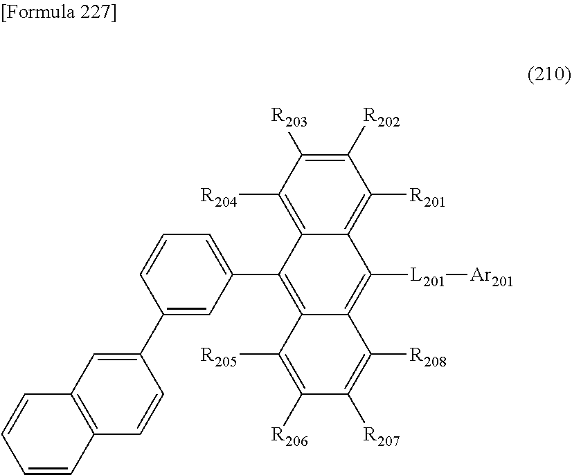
C1([R202])=C([R203])C([R204])=C2C(=C1[R201])C([L201][Ar201])=C1C(=C2C2=CC=CC(C3=CC4=C(C=C3)C=CC=C4)=C2)C([R205])=C([R206])C([R207])=C1[R208]
